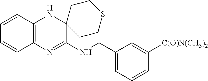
C1=CC2=C(C=C1)N=C(NCC1=CC=CC([C(O)N(CH3)2])=C1)C1(N2)CCSCC1
